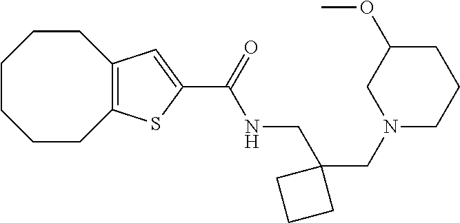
C1CCCC2=C(CC1)C=C(C(=O)NCC1(CN3CCCC(OC)C3)CCC1)S2
